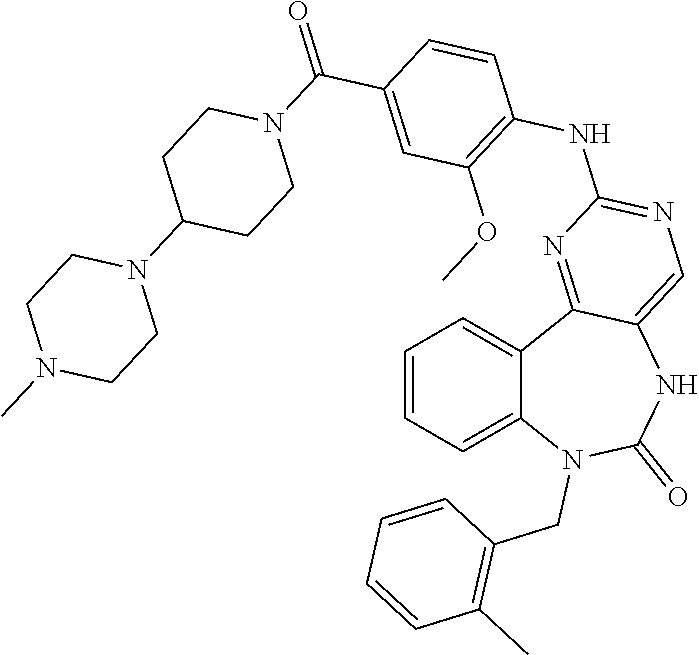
C1=CC=C2C(=C1)C1=NC(NC3=C(OC)C=C(C(=O)N4CCC(N5CCN(C)CC5)CC4)C=C3)=NC=C1NC(=O)N2CC1=C(C)C=CC=C1
